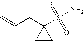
C1CC1(CC=C)S(=O)(=O)N
